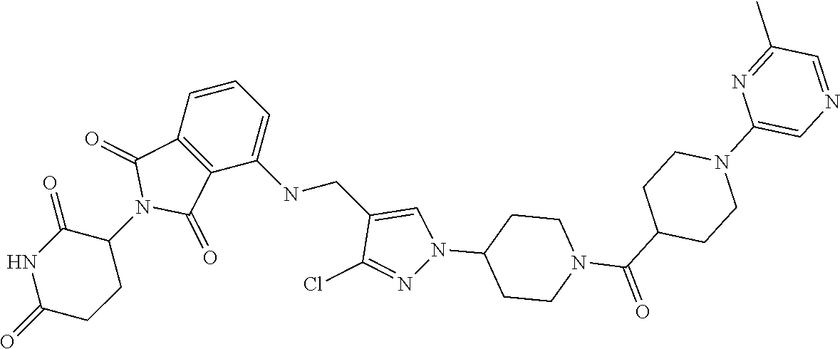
C1CC(=O)NC(=O)C1N1C(=O)C2=C(C1=O)C(NCC1=CN(C3CCN(C(C4CCN(C5=CN=CC(C)=N5)CC4)=O)CC3)N=C1Cl)=CC=C2
